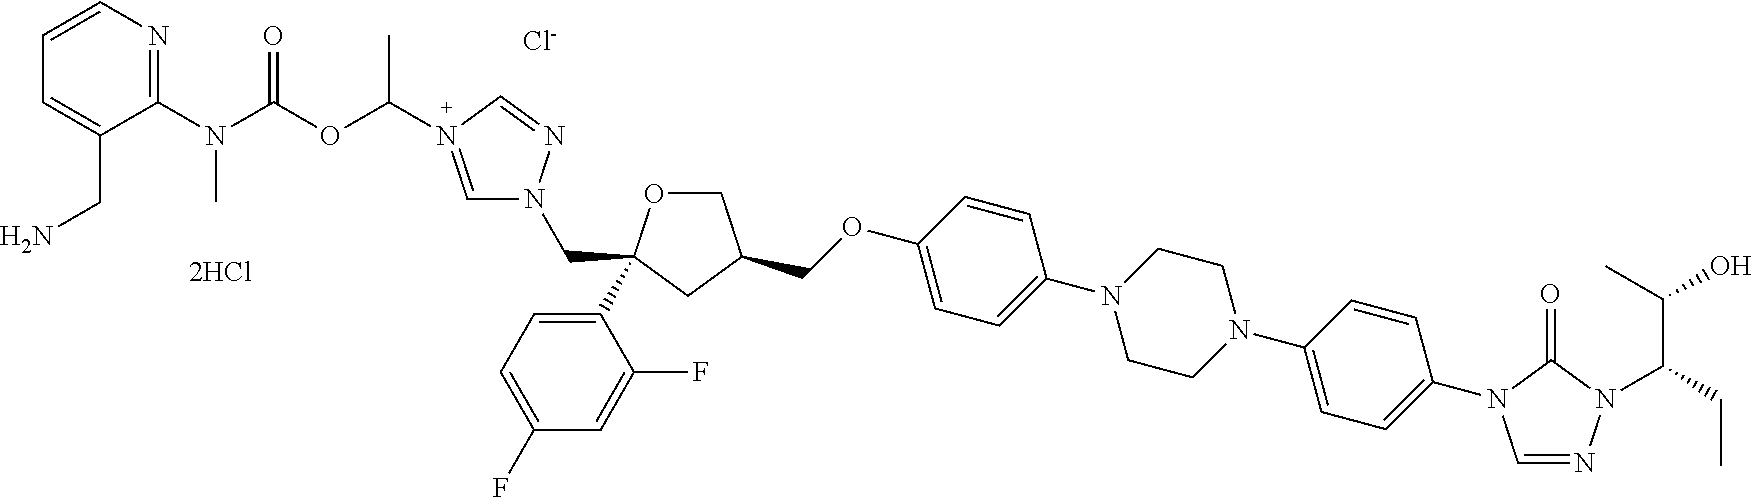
C(OC1=CC=C(N2CCN(C3=CC=C(N4C=NN(C(C(C)O)CC)C4=O)C=C3)CC2)C=C1)C1COC(C2=CC=C(F)C=C2F)(CN2C=N(C(C)OC(N(C3=NC=CC=C3CN)C)=O)C=N2)C1.[Cl-].[2HCl]
